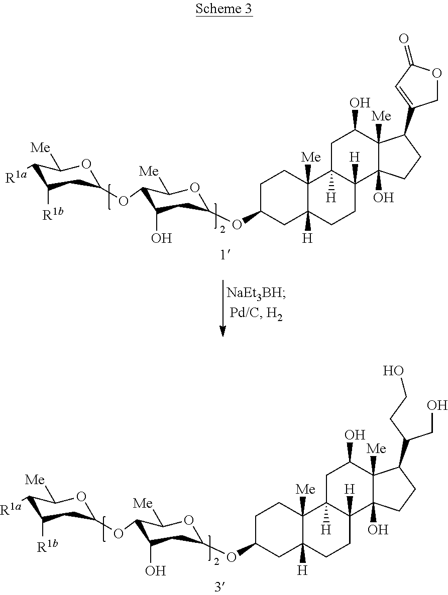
C1C(OC2CC(O)C(OC3CC([R1b])C([R1a])C([Me])O3)C([Me])O2)CC2([H])C([Me])(C1)C1([H])C([H])(CC2)C2(O)C([Me])(C(O)C1)C(C1=CC(=O)OC1)CC2.C1C(OC2CC(O)C(OC3CC([R1b])C([R1a])C([Me])O3)C([Me])O2)CC2([H])C([Me])(C1)C1([H])C([H])(CC2)C2(O)C([Me])(C(O)C1)C(C(CO)CCO)CC2
